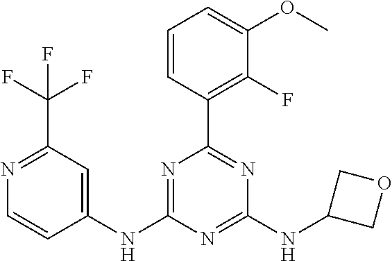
C1(NC2=NC(C3=C(F)C(OC)=CC=C3)=NC(NC3COC3)=N2)=CC(C(F)(F)F)=NC=C1
